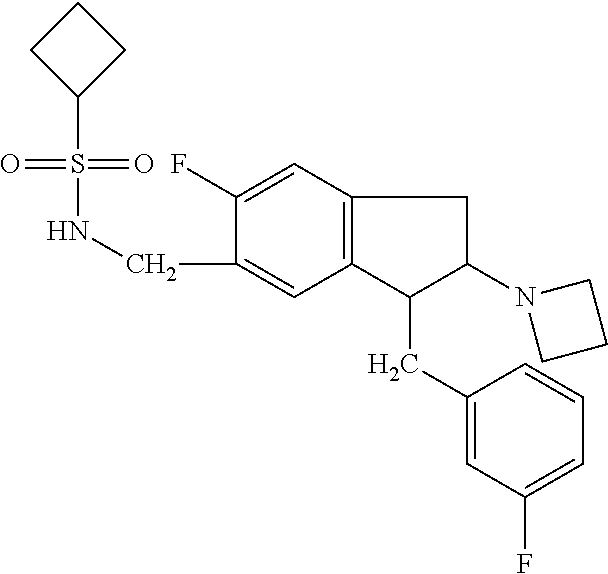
C(C1=CC2=C(C=C1F)CC(N1CCC1)C2CC1=CC(F)=CC=C1)NS(=O)(=O)C1CCC1
